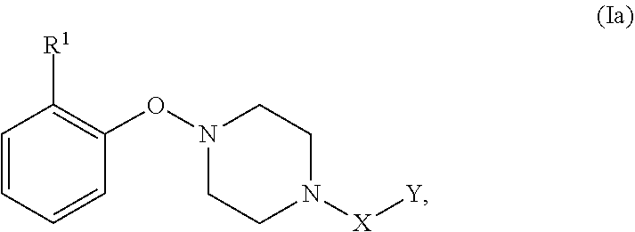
C1=CC=CC(ON2CCN([X][Y])CC2)=C1[R1]
